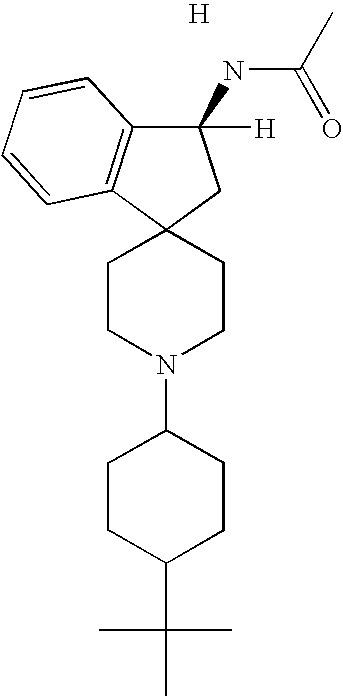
[H].C1CN(C2CCC(C(C)(C)C)CC2)CCC12C1=C(C([H])(NC(C)=O)C2)C=CC=C1
